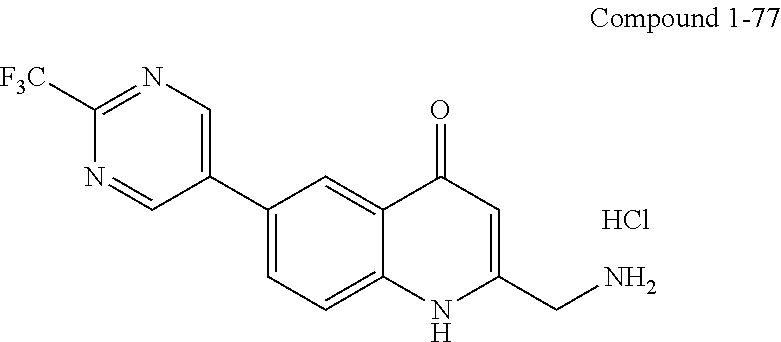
C1([F3C])=NC=C(C2=CC=C3C(=C2)C(=O)C=C(CN)N3)C=N1.Cl
